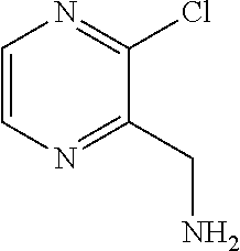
C1=CN=C(CN)C(Cl)=N1
